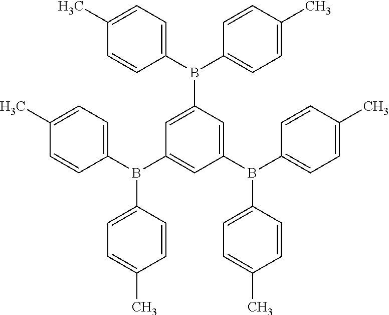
C1=CC(B(C2=CC(B(C3=CC=C(C)C=C3)C3=CC=C(C)C=C3)=CC(B(C3=CC=C(C)C=C3)C3=CC=C(C)C=C3)=C2)C2=CC=C(C)C=C2)=CC=C1C
